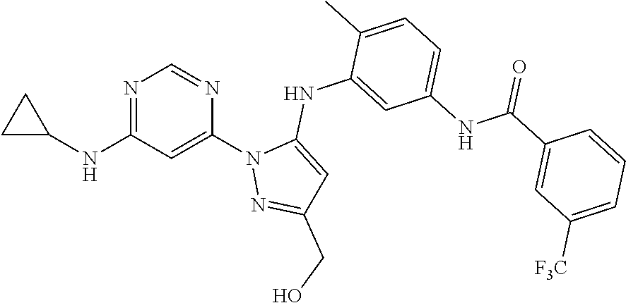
N1=C(NC2CC2)C=C(N2N=C(CO)C=C2NC2=CC(NC(C3=CC([F3C])=CC=C3)=O)=CC=C2C)N=C1
